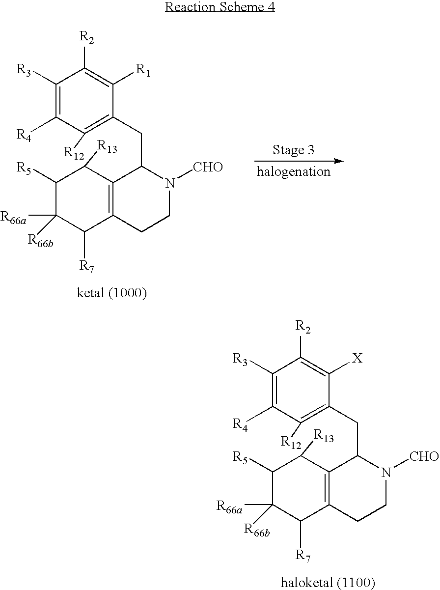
C1([R3])=C([R4])C([R12])=C(CC2C3=C(C([R7])C([R66a])([R66b])C([R5])C3[R13])CCN2[CHO])C([X])=C1[R2].C1([R3])=C([R4])C([R12])=C(CC2C3=C(C([R7])C([R66a])([R66b])C([R5])C3[R13])CCN2[CHO])C([R1])=C1[R2]
